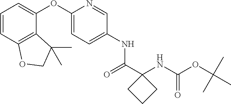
C1=CC2=C(C(OC3=CC=C(NC(C4([HN]C(OC(C)(C)C)=O)CCC4)=O)C=N3)=C1)C(C)(C)CO2
